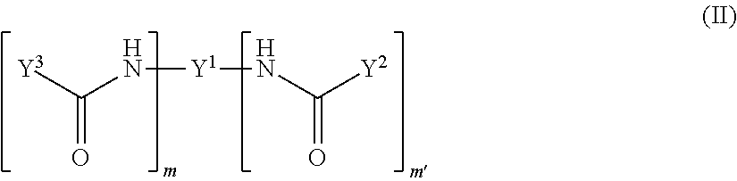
C(=O)([Y3])N[Y1]NC([Y2])=O
